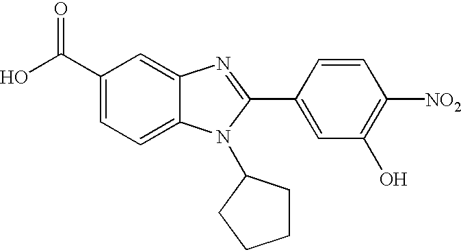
C1(C(O)=O)=CC=C2C(=C1)N=C(C1=CC(O)=C([NO2])C=C1)N2C1CCCC1
